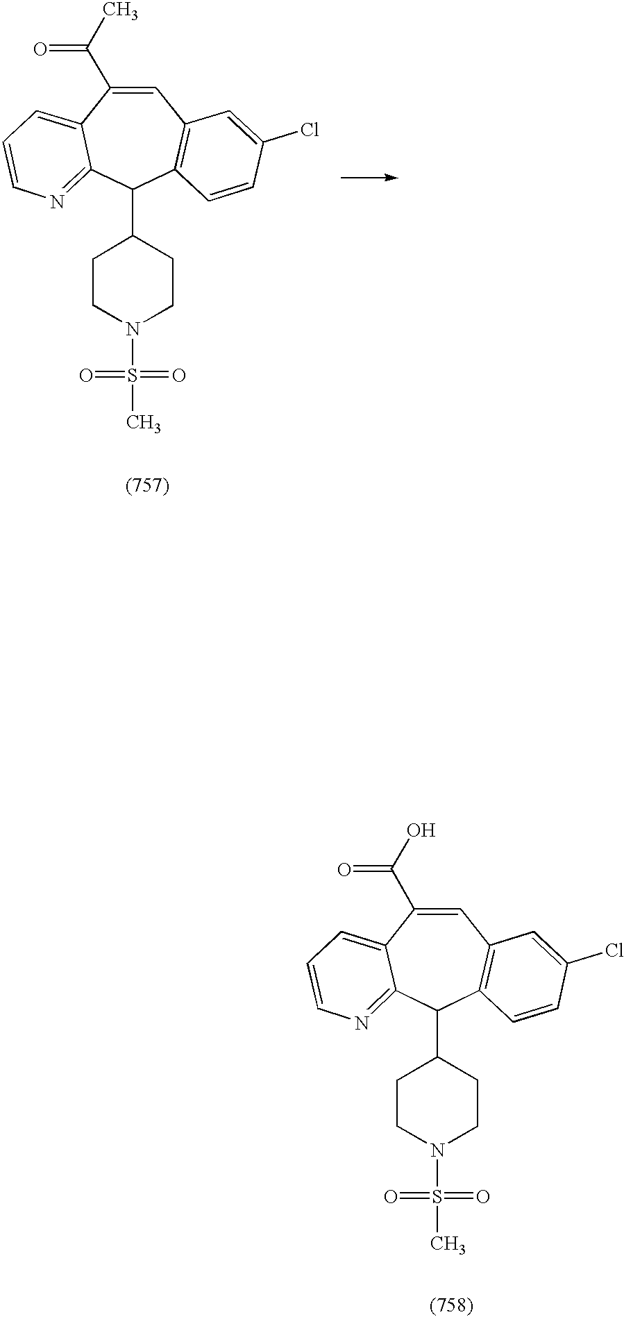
C1=C(C(O)=O)C2=CC=CN=C2C(C2CCN(S(C)(=O)=O)CC2)C2=C1C=C(Cl)C=C2.C1=C(C(C)=O)C2=CC=CN=C2C(C2CCN(S(C)(=O)=O)CC2)C2=C1C=C(Cl)C=C2
